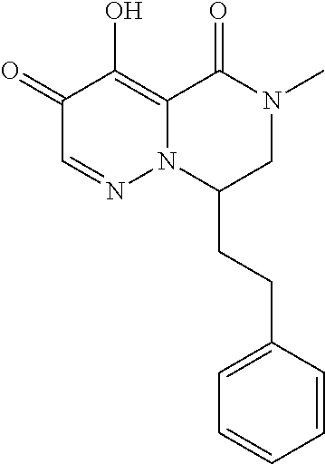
C1(=O)C=NN2C(=C1O)C(=O)N(C)CC2CCC1=CC=CC=C1
